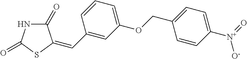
C1(=O)NC(=O)SC1=CC1=CC(OCC2=CC=C([N+](=O)[O-])C=C2)=CC=C1
